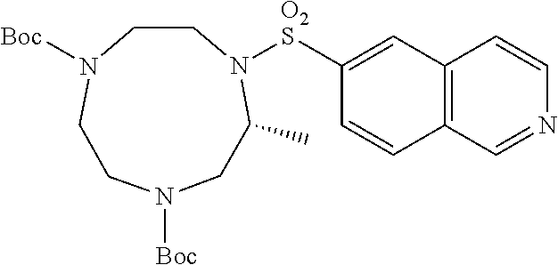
C12=C(C=C([O2S]N3C(C)CN([Boc])CCN([Boc])CC3)C=C1)C=CN=C2
